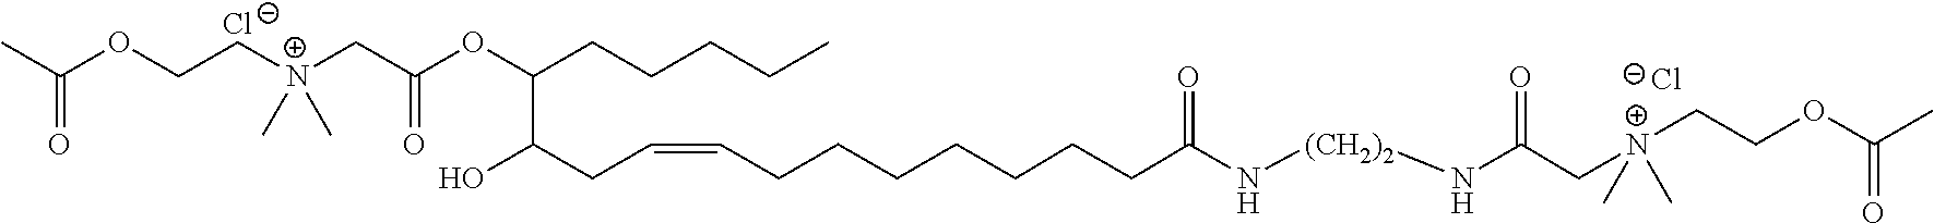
[Cl-].CC(OCC[N+](CC(OC(CCCCC)C(CC=CCCCCCCCC(N[(CH2)2]NC(=O)C[N+](CCOC(C)=O)(C)C)=O)O)=O)(C)C)=O.[Cl-]
